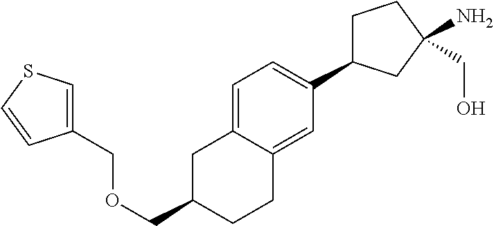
C1=C2C(=CC(C3CCC(CO)(N)C3)=C1)CCC(COCC1=CSC=C1)C2
